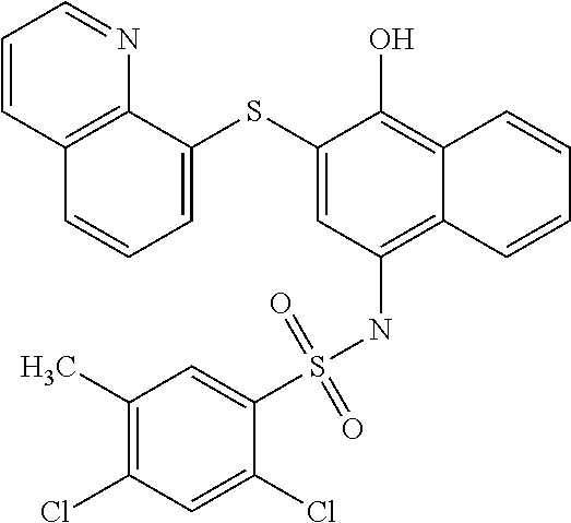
C1=C(SC2=CC=CC3=C2N=CC=C3)C(O)=C2C(=C1NS(C1=CC(C)=C(Cl)C=C1Cl)(=O)=O)C=CC=C2
